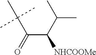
[NHCOOMe]C(C(C)C)C(C(C)(C)C)=O
